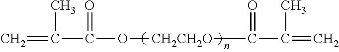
C(=C)(C(O[CH2CH2O]C(C(=C)C)=O)=O)C
